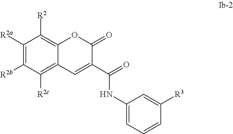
C1([R2a])=C([R2b])C([R2c])=C2C(=C1[R2])OC(=O)C(C(NC1=CC=CC([R3])=C1)=O)=C2
